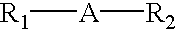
[R1][A][R2]
